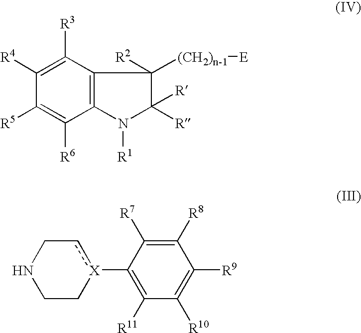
C1([R5])=C([R6])C2=C(C([R3])=C1[R4])C([(CH2)n-1][E])([R2])C([R])([R])N2[R1].N1CC[X](C2=C([R11])C([R10])=C([R9])C([R8])=C2[R7])cC1
